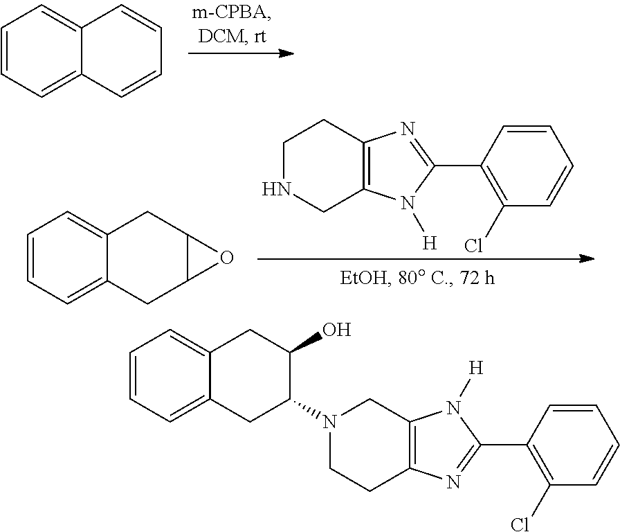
C1=CC=C2C(=C1)C=CC=C2.C1NCC2=C(C1)N=C(C1=C(Cl)C=CC=C1)N2[H].C1=CC=C2C(=C1)CC1C(C2)O1.N1(C2C(O)CC3=CC=CC=C3C2)CCC2=C(C1)N([H])C(C1=C(Cl)C=CC=C1)=N2
